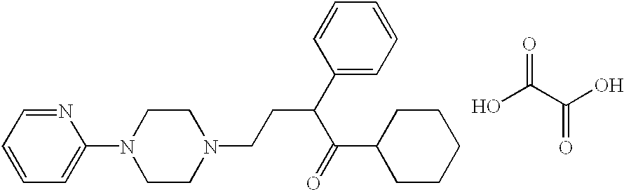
C1=CC=C(N2CCN(CCC(C3=CC=CC=C3)C(=O)C3CCCCC3)CC2)N=C1.OC(C(O)=O)=O
